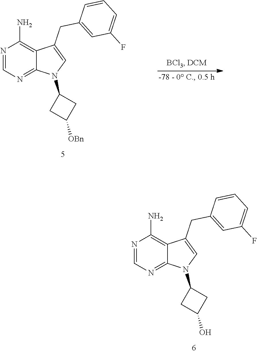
N1=CN=C2C(=C1N)C(CC1=CC(F)=CC=C1)=CN2C1CC([OBn])C1.N1=CN=C2C(=C1N)C(CC1=CC(F)=CC=C1)=CN2C1CC(O)C1
